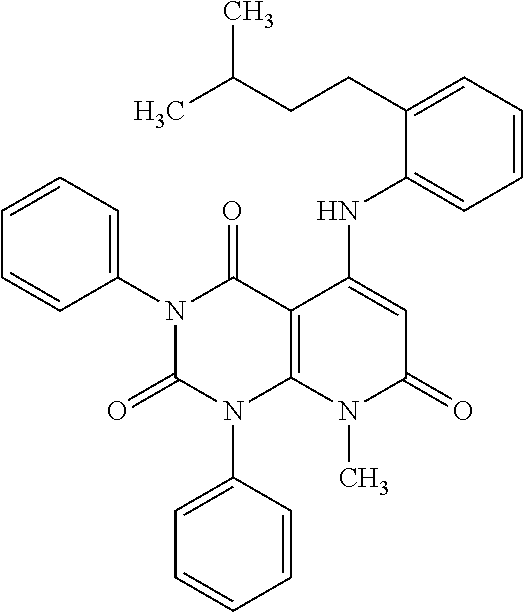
C1(N2C(=O)N(C3=CC=CC=C3)C3=C(C2=O)C(NC2=CC=CC=C2CCC(C)C)=CC(=O)N3C)=CC=CC=C1
